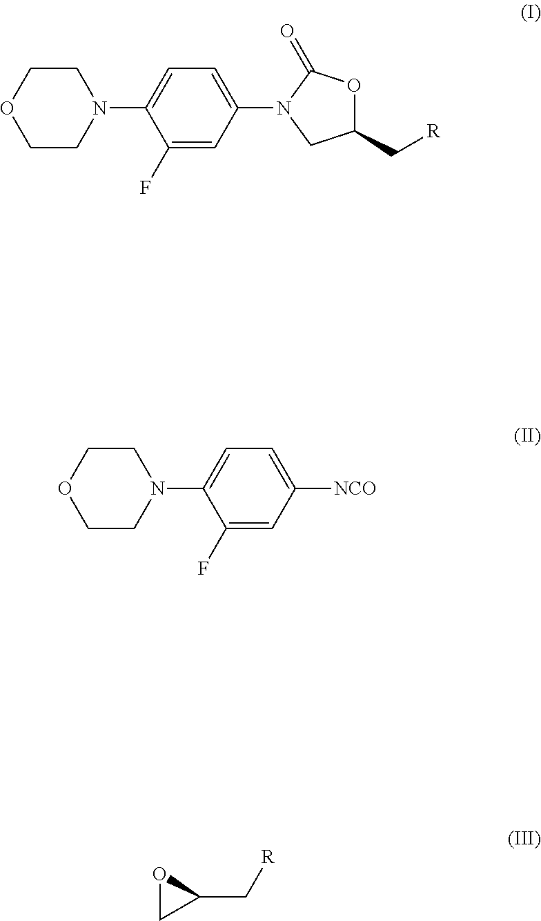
C1CN(C2=CC=C(N3CC(C[R])OC3=O)C=C2F)CCO1.C1CN(C2=CC=C([NCO])C=C2F)CCO1.O1CC1C[R]
